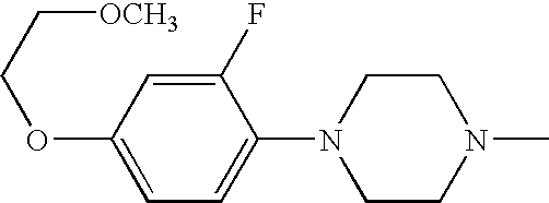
C1(F)=CC(OCC[OCH3])=CC=C1N1CCN(C)CC1
